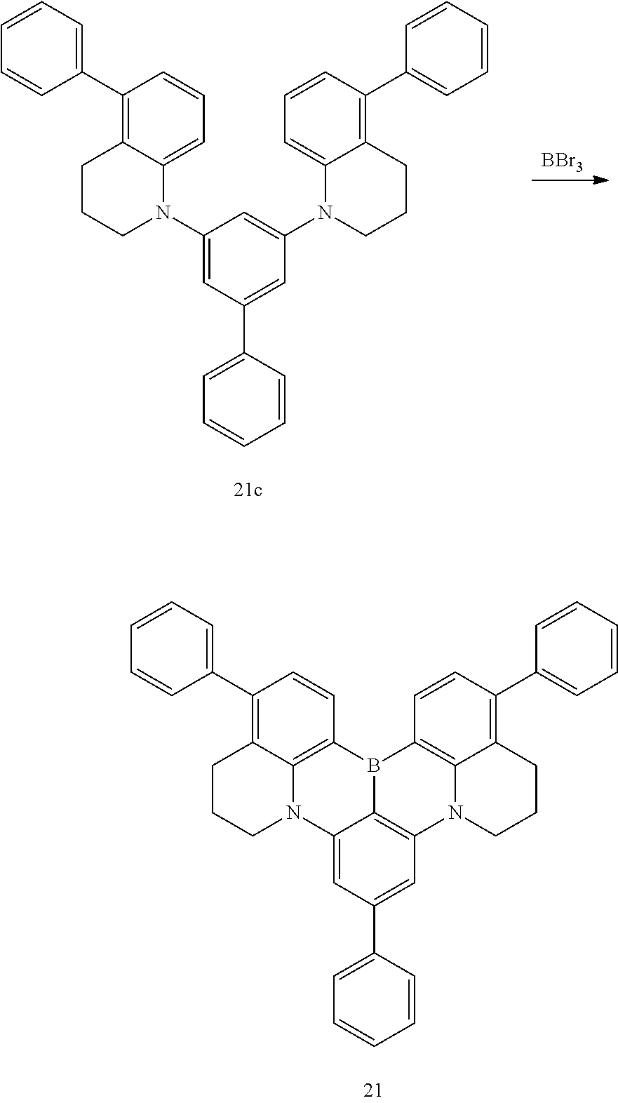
[BBr3].C1(N2C3=CC=CC(C4=CC=CC=C4)=C3CCC2)=CC(C2=CC=CC=C2)=CC(N2CCCC3=C(C4=CC=CC=C4)C=CC=C23)=C1.C12=CC(C3=CC=CC=C3)=CC3=C1B(C1=C4N2CCCC4=C(C2=CC=CC=C2)C=C1)C1=C2N3CCCC2=C(C2=CC=CC=C2)C=C1
